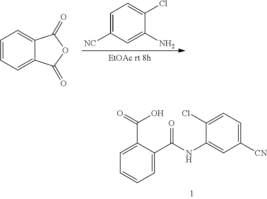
C1=C(C(NC2=CC([CN])=CC=C2Cl)=O)C(C(O)=O)=CC=C1.C1=C([NC])C=C(N)C(Cl)=C1.C1=CC=C2C(=C1)C(=O)OC2=O
